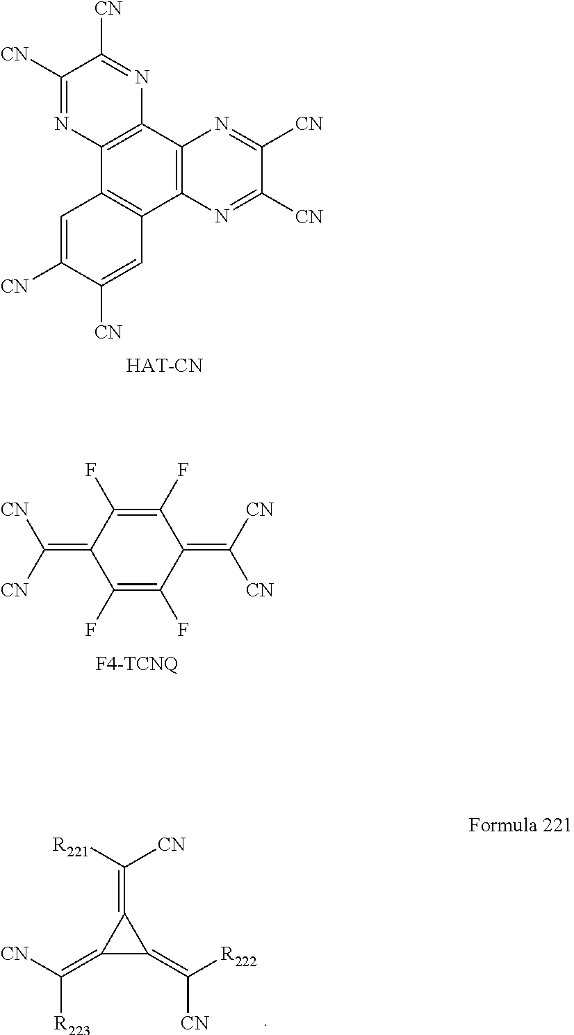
C1([CN])=NC2=C(N=C1[CN])C1=C(C3=C2C=C([CN])C([CN])=C3)N=C([CN])C([CN])=N1.[CN]C([CN])=C1C(F)=C(F)C(=C([CN])[CN])C(F)=C1F.[R221]C([CN])=C1C(=C([CN])[R223])C1=C([R222])[CN]
